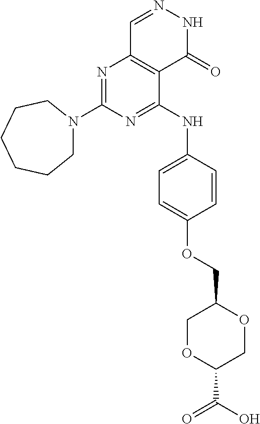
N1=C(NC2=CC=C(OCC3COC(C(O)=O)CO3)C=C2)C2=C(N=C1N1CCCCCC1)C=NNC2=O
